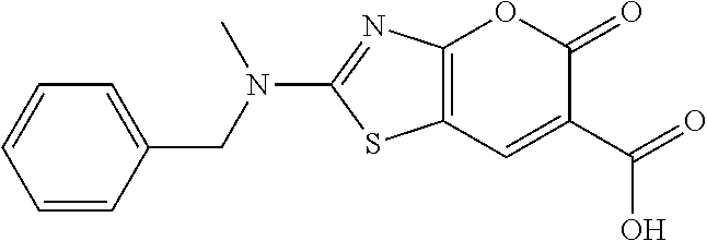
C12=C(C=C(C(O)=O)C(=O)O1)SC(N(CC1=CC=CC=C1)C)=N2
